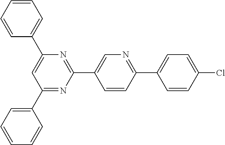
C1=CC(Cl)=CC=C1C1=NC=C(C2=NC(C3=CC=CC=C3)=CC(C3=CC=CC=C3)=N2)C=C1
